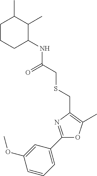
C1(OC)=CC(C2=NC(CSCC(NC3C(C)C(C)CCC3)=O)=C(C)O2)=CC=C1
